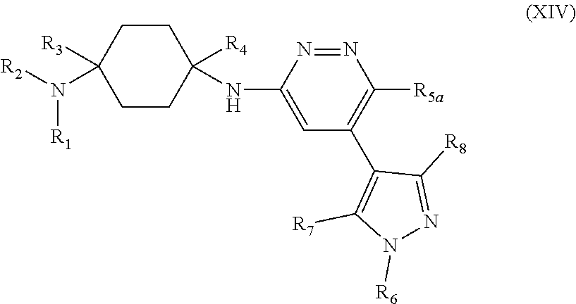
C1CC([R4])(NC2=CC(C3=C([R7])N([R6])N=C3[R8])=C([R5a])N=N2)CCC1([R3])N([R2])[R1]
